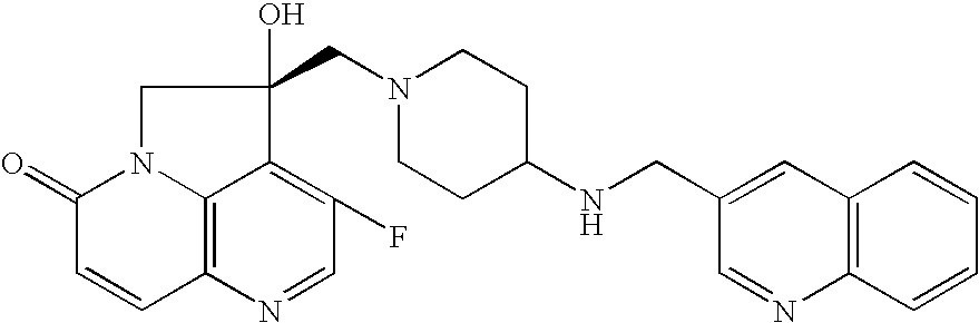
C12=C3N(C(=O)C=C1)CC(O)(CN1CCC(NCC4=CC5=C(C=CC=C5)N=C4)CC1)C3=C(F)C=N2
